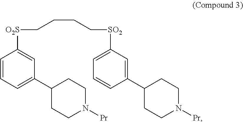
C1(C2=CC=CC([O2S]CCCC[SO2]C3=CC=CC(C4CCN([Pr])CC4)=C3)=C2)CCN([Pr])CC1
